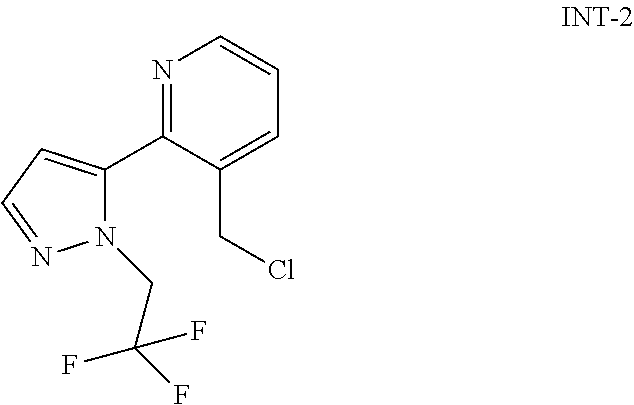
N1=C(C2=CC=NN2CC(F)(F)F)C(CCl)=CC=C1
